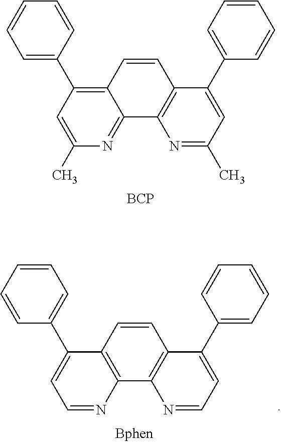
C1(C)=CC(C2=CC=CC=C2)=C2C(=N1)C1=C(C=C2)C(C2=CC=CC=C2)=CC(C)=N1.[BCP].C1=NC2=C(C(C3=CC=CC=C3)=C1)C=CC1=C2N=CC=C1C1=CC=CC=C1
